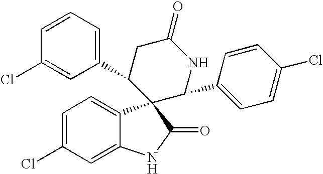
C1(C2CC(=O)NC(C3=CC=C(Cl)C=C3)C23C2=CC=C(Cl)C=C2NC3=O)=CC=CC(Cl)=C1
